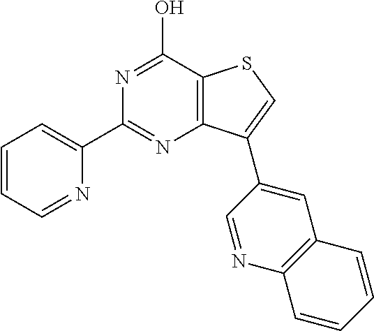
N1=C(C2=CC=CC=N2)N=C(O)C2=C1C(C1=CC3=C(N=C1)C=CC=C3)=CS2
